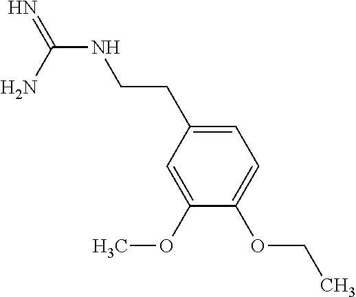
N(C(=N)N)CCC1=CC=C(OCC)C(OC)=C1
